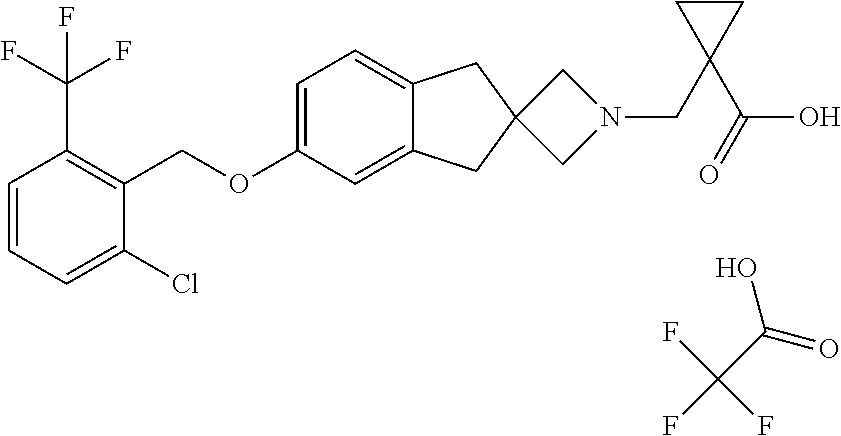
C1=CC=C(Cl)C(COC2=CC=C3C(=C2)CC2(C3)CN(CC3(C(O)=O)CC3)C2)=C1C(F)(F)F.OC(C(F)(F)F)=O
